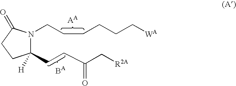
C1(CCC(C[R2A])=O)([H])N(CCCCCC[WA])C(=O)CC1
